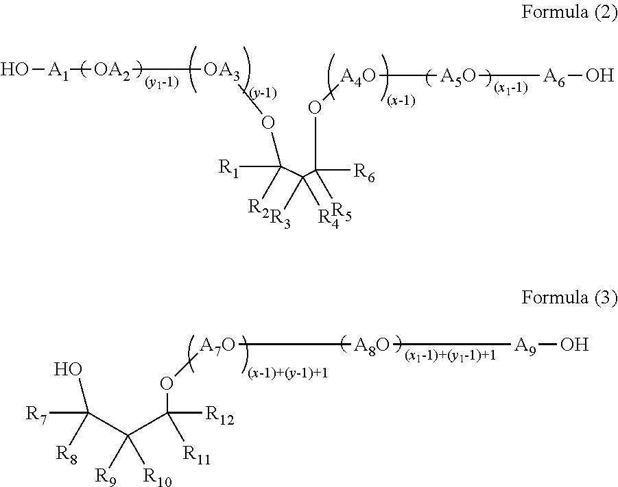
[A1](O)[OA2][OA3]OC([R1])([R2])C([R3])([R4])C([R6])([R5])O[A4O][A5O][A6]O.[R7]C([R8])(O)C([R9])([R10])C([R12])([R11])O[A7O][A8O][A9]O
